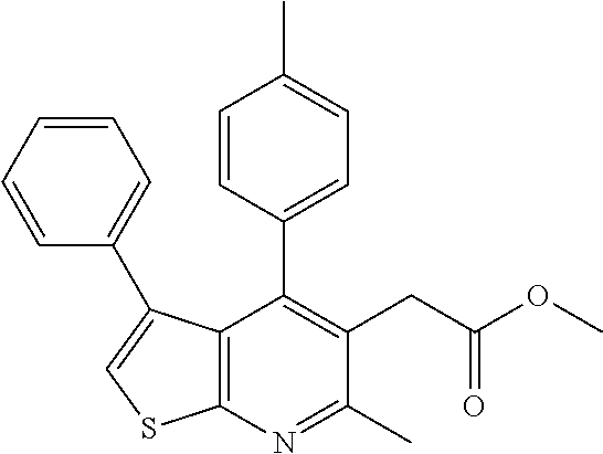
C12=C(N=C(C)C(CC(OC)=O)=C1C1=CC=C(C)C=C1)SC=C2C1=CC=CC=C1
